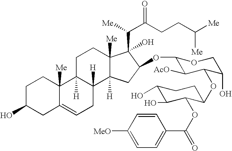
C1C(O)CC2=CCC3([H])C([H])(C2([Me])C1)CCC1([Me])C3([H])CC(OC2C([AcO])C(OC3C(OC(=O)C4=CC=C([MeO])C=C4)C(O)C(O)CC3)C(O)CO2)C1(C(C(CCC([Me])[Me])=O)[Me])O
